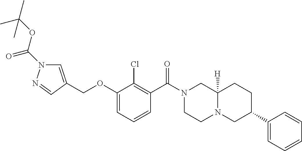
C(OC1=CC=CC(C(N2CCN3C([H])(C2)CCC(C2=CC=CC=C2)C3)=O)=C1Cl)C1=CN(C(OC(C)(C)C)=O)N=C1
